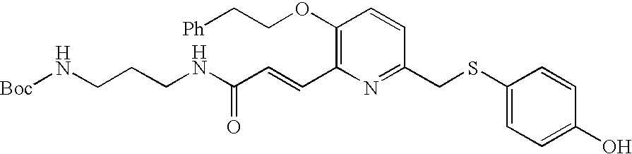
C1(OCC[Ph])=C(C=CC(NCCCN[Boc])=O)N=C(CSC2=CC=C(O)C=C2)C=C1
